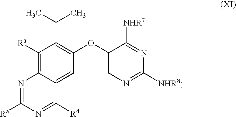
C1([Ra])=C2C(=CC(OC3=CN=C([NHR8])N=C3[NHR7])=C1C(C)C)C([R4])=NC([Ra])=N2
